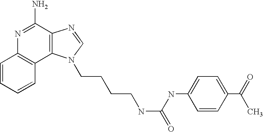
C1=CC=CC2=C1N=C(N)C1=C2N(CCCCNC(NC2=CC=C(C(C)=O)C=C2)=O)C=N1
